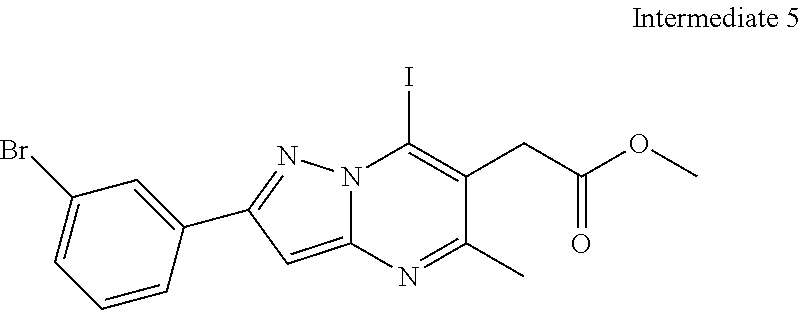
C1(C2=NN3C(=C2)N=C(C)C(CC(OC)=O)=C3I)=CC(Br)=CC=C1
